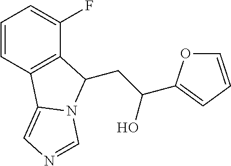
C1=CC2=C(C(F)=C1)C(CC(O)C1=CC=CO1)N1C2=CN=C1
